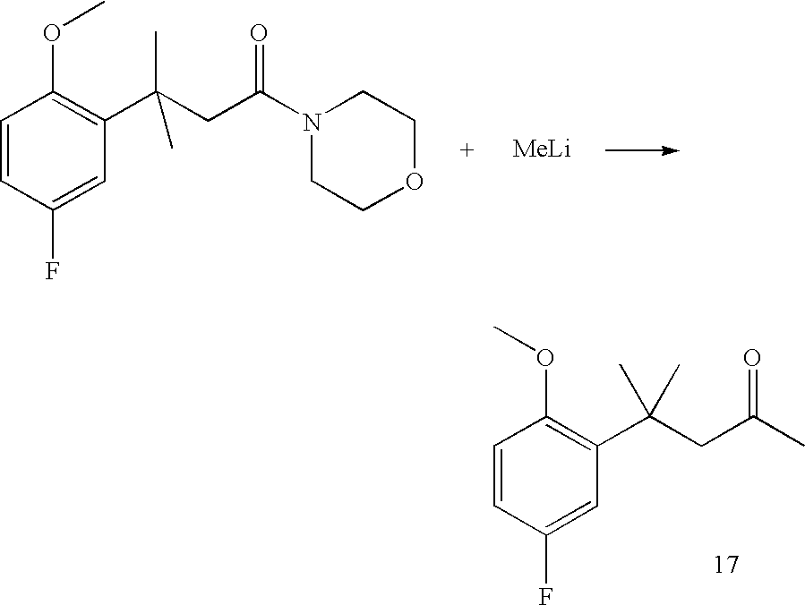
C1=CC(F)=CC(C(C)(CC(C)=O)C)=C1OC.C1=CC(F)=CC(C(C)(CC(N2CCOCC2)=O)C)=C1OC.[MeLi]
